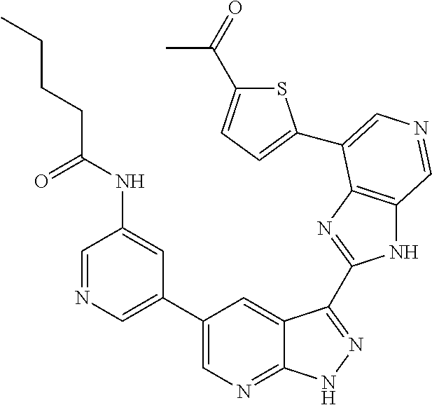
C1(C2=CN=CC(NC(CCCC)=O)=C2)=CN=C2C(=C1)C(C1=NC3=C(N1)C=NC=C3C1=CC=C(C(C)=O)S1)=NN2
